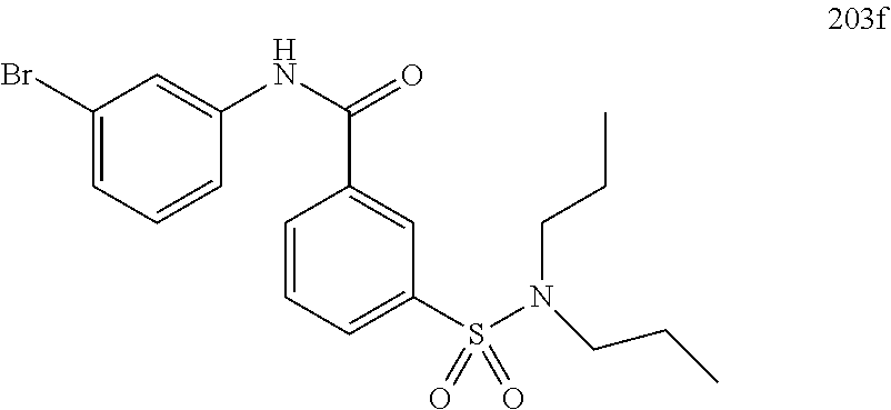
C1(Br)=CC=CC(NC(=O)C2=CC(S(N(CCC)CCC)(=O)=O)=CC=C2)=C1
